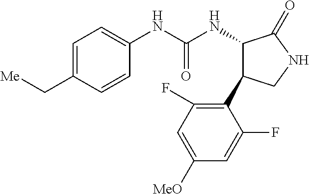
C1=C(C[Me])C=CC(NC(NC2C(C3=C(F)C=C([MeO])C=C3F)CNC2=O)=O)=C1
